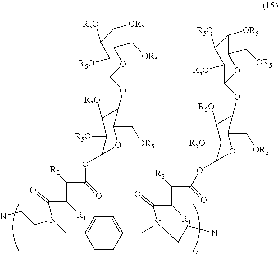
NCCN(CC1=CC=C(CN(CCN)C(C(C(C(=O)OC2OC(C[OR5])C(OC3OC(C[OR5])C([OR5])C([R5O])C3[R5O])C([R5O])C2[R5O])[R2])[R1])=O)C=C1)C(C(C(C(OC1OC(C[OR5])C(OC2OC(C[OR5])C([OR5])C([R5O])C2[R5O])C([R5O])C1[R5O])=O)[R2])[R1])=O
